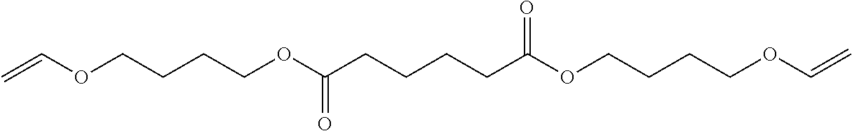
C(OCCCCOC(CCCCC(OCCCCOC=C)=O)=O)=C
